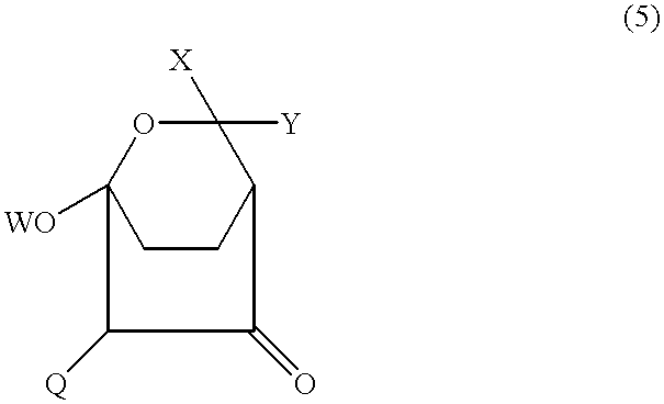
C12([WO])CCC(C([X])([Y])O1)C(=O)C2[Q]
